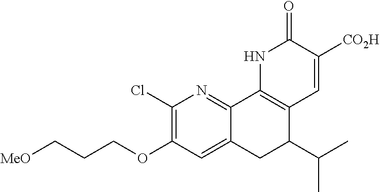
C1(Cl)=C(OCCC[MeO])C=C2C(=N1)C1=C(C(C(C)C)C2)C=C([CO2H])C(=O)N1
